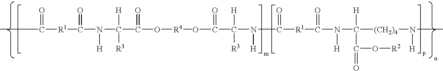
C([R1]C(N(C(C(O[R4]OC(C(N([H])C([R1]C(N(C([H])(C(=O)O[R2])[(CH2)4]N(C)[H])[H])=O)=O)([H])[R3])=O)=O)([H])[R3])[H])=O)(C)=O
